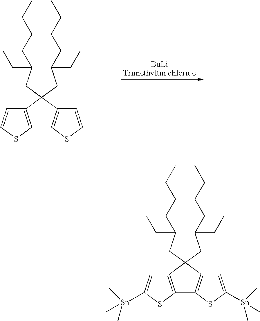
C12=C(SC=C1)C1=C(C2(CC(CCCC)CC)CC(CCCC)CC)C=CS1.C12=C(SC([Sn](C)(C)C)=C1)C1=C(C2(CC(CCCC)CC)CC(CCCC)CC)C=C([Sn](C)(C)C)S1
